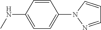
C1=CC(NC)=CC=C1N1N=CC=C1
